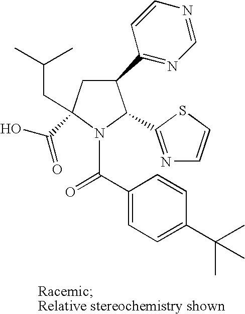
C1(C2=NC=NC=C2)CC(C(O)=O)(CC(C)C)N(C(C2=CC=C(C(C)(C)C)C=C2)=O)C1C1=NC=CS1
